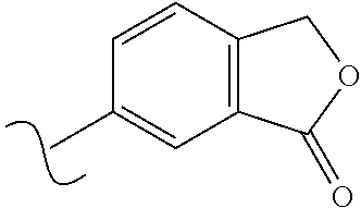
CC1=CC2=C(C=C1)COC2=O
